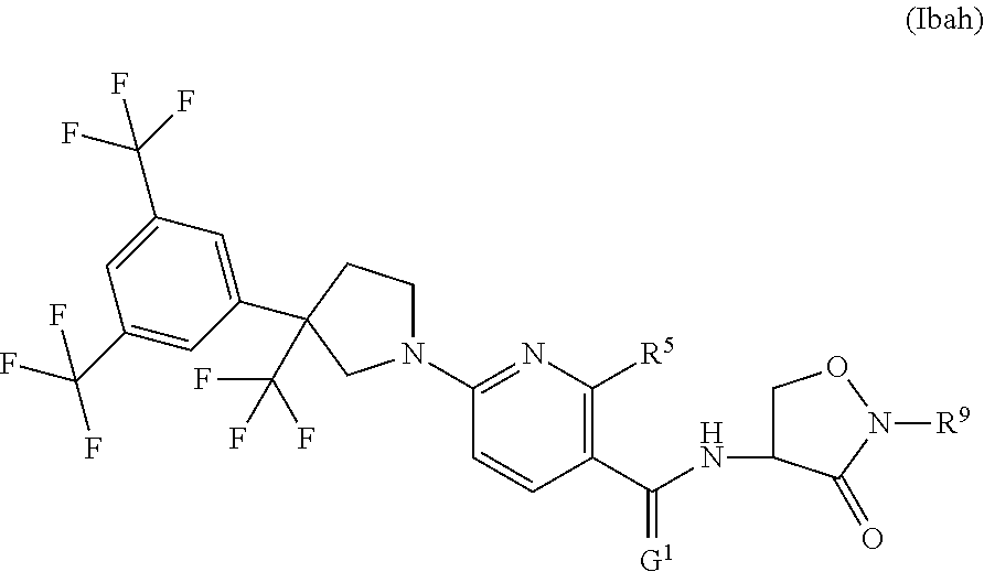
C(NC1CON([R9])C1=O)(C1=C([R5])N=C(N2CCC(C3=CC(C(F)(F)F)=CC(C(F)(F)F)=C3)(C(F)(F)F)C2)C=C1)=[G1]
